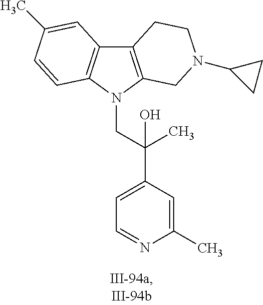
C12=C(N(CC(C3=CC=NC(C)=C3)(C)O)C3=C1C=C(C)C=C3)CN(C1CC1)CC2
